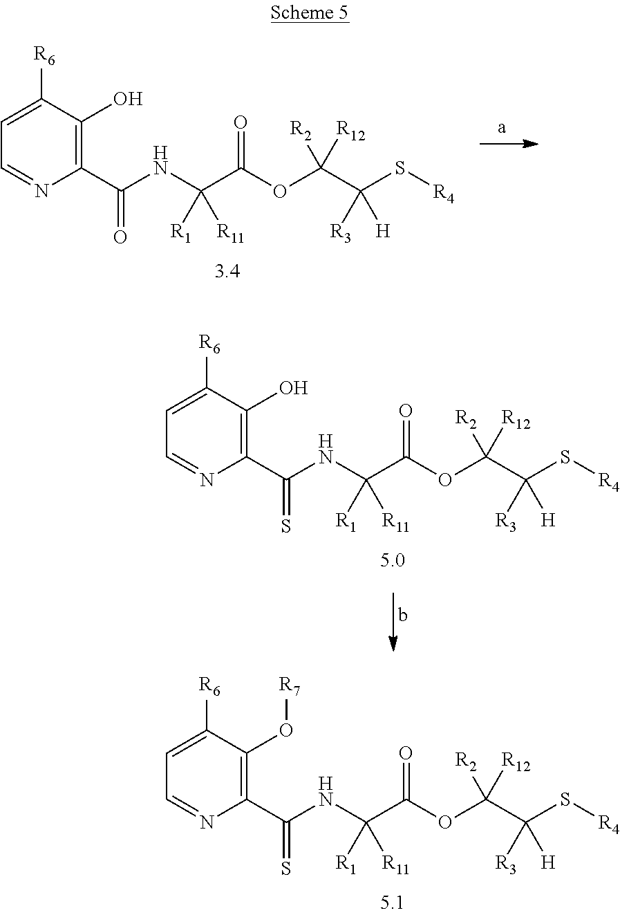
N(C(C(=O)OC(C(S[R4])([R3])[H])([R2])[R12])([R1])[R11])C(C1=C(O[R7])C([R6])=CC=N1)=S.N(C(C(=O)OC(C(S[R4])([R3])[H])([R2])[R12])([R1])[R11])C(C1=C(O)C([R6])=CC=N1)=O.N(C(C(=O)OC(C(S[R4])([R3])[H])([R2])[R12])([R1])[R11])C(C1=C(O)C([R6])=CC=N1)=S
